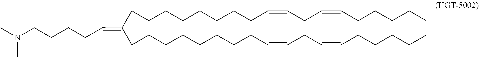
N(CCCCC=C(CCCCCCCCC=CCC=CCCCCC)CCCCCCCCC=CCC=CCCCCC)(C)C
